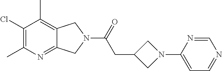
C1(Cl)=C(C)N=C2C(=C1C)CN(C(=O)CC1CN(C3=CC=NC=N3)C1)C2
